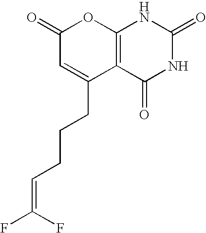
C1(=O)C=C(CCCC=C(F)F)C2=C(O1)NC(=O)NC2=O
